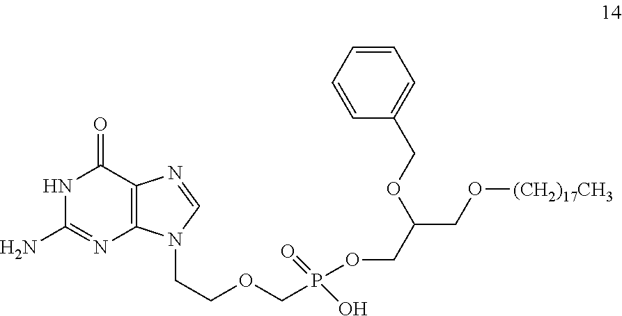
N1C(N)=NC2=C(C1=O)N=CN2CCOCP(OCC(CO[(CH2)17CH3])OCC1=CC=CC=C1)(=O)O
